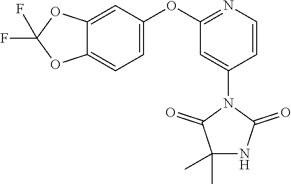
C12=CC(OC3=NC=CC(N4C(=O)C(C)(C)NC4=O)=C3)=CC=C1OC(F)(F)O2
